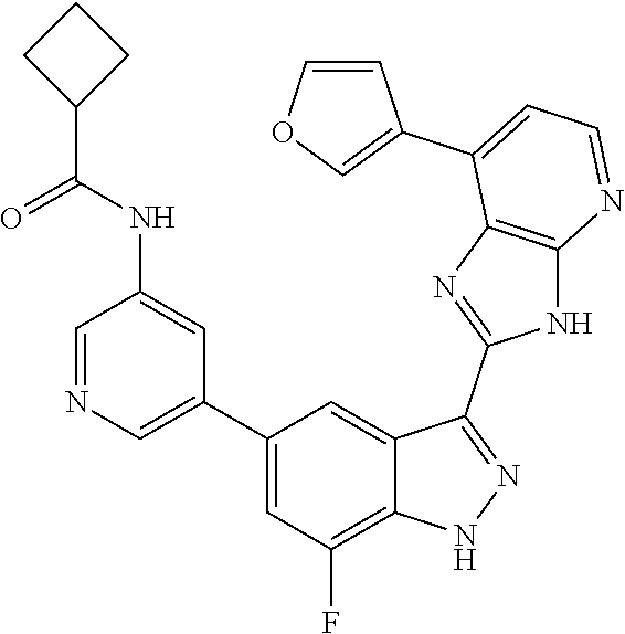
C1=NC=C(C2=CC(F)=C3C(=C2)C(C2=NC4=C(N2)N=CC=C4C2=COC=C2)=NN3)C=C1NC(=O)C1CCC1
